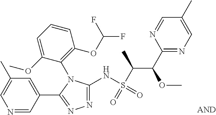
N1=C(NS(C(C(C2=NC=C(C)C=N2)OC)C)(=O)=O)N(C2=C(OC(F)F)C=CC=C2OC)C(C2=CC(C)=CN=C2)=N1
